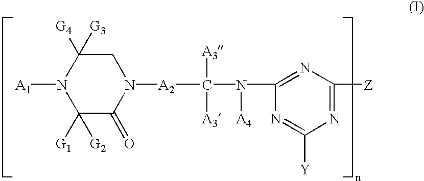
C1([G4])([G3])N([A1])C([G1])([G2])C(=O)N([A2]C([A3])([A3])N([A4])C2=NC([Z])=NC([Y])=N2)C1
